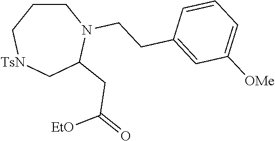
C1CC[TsN]CC(CC([EtO])=O)N1CCC1=CC([OMe])=CC=C1
